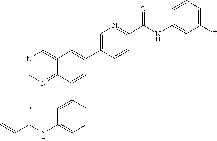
C(C(NC1=CC=CC(C2=CC(C3=CN=C(C(NC4=CC(F)=CC=C4)=O)C=C3)=CC3=CN=CN=C23)=C1)=O)=C
